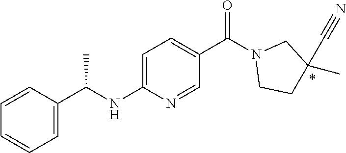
C1=C(C(NC2=CC=C(C(=O)N3CCC(C)(C#N)C3)C=N2)C)C=CC=C1
